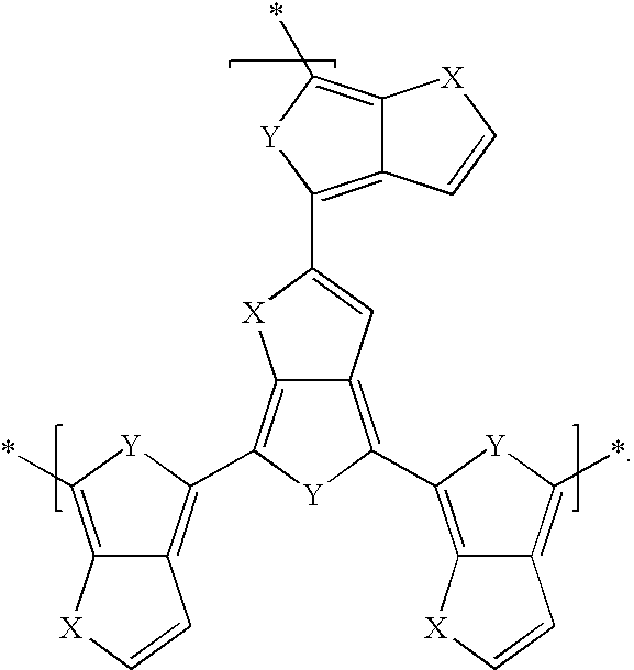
C12=C(C3=CC4=C(C5=C6C(=C(*)[Y]5)C=C[X]6)[Y]C(C5=C6C(=C(*)[Y]5)[X]C=C6)=C4[X]3)[Y]C(*)=C1[X]C=C2
